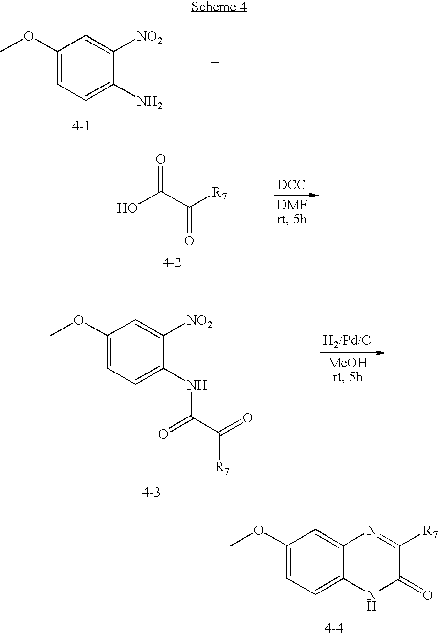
C1(OC)=CC=C(N)C([NO2])=C1.OC(C([R7])=O)=O.[DCC].C1(OC)=CC=C(NC(=O)C(=O)[R7])C([NO2])=C1.C1(OC)=CC=C2C(=C1)N=C([R7])C(=O)N2
